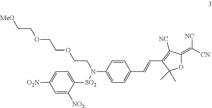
C1=CC(N(CCOCCOCC[MeO])[SO2]C2=CC=C([O2N])C=C2[NO2])=CC=C1C=CC1=C([NC])C(=C([NC])[CN])OC1(C)C
